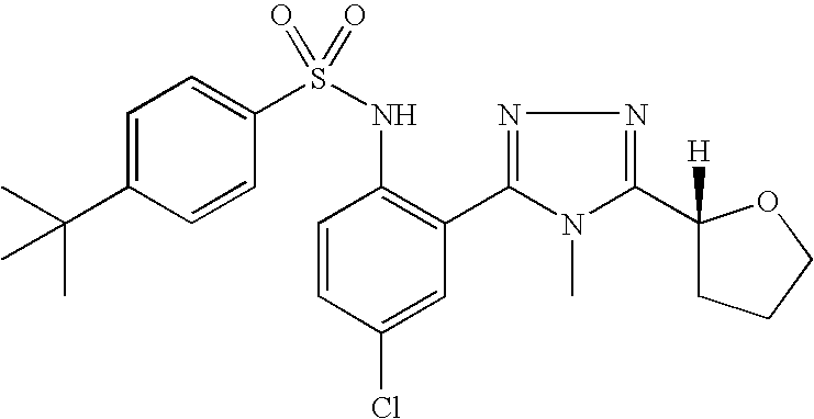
C1=C(C(C)(C)C)C=CC(S(NC2=C(C3=NN=C(C4([H])CCCO4)N3C)C=C(Cl)C=C2)(=O)=O)=C1
